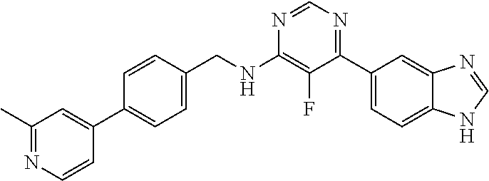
N1=CN=C(C2=CC=C3C(=C2)N=CN3)C(F)=C1NCC1=CC=C(C2=CC(C)=NC=C2)C=C1
